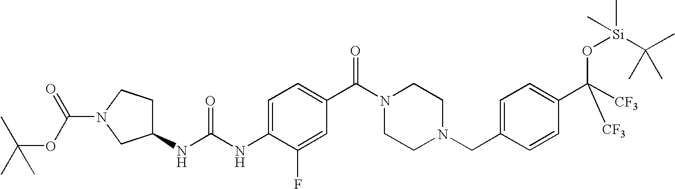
C1(NC(=O)NC2=CC=C(C(=O)N3CCN(CC4=CC=C(C(O[Si](C)(C(C)(C)C)C)([CF3])[CF3])C=C4)CC3)C=C2F)CCN(C(OC(C)(C)C)=O)C1
